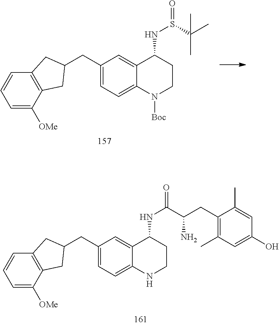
C1=C([OMe])C2=C(C=C1)CC(CC1=CC=C3C(=C1)C(NC(=O)C(CC1=C(C)C=C(O)C=C1C)N)CCN3)C2.C1=C([OMe])C2=C(C=C1)CC(CC1=CC=C3C(=C1)C(NS(C(C)(C)C)=O)CCN3[Boc])C2
